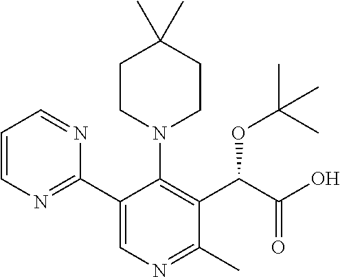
C1(C2=CN=C(C)C(C(C(O)=O)OC(C)(C)C)=C2N2CCC(C)(C)CC2)=NC=CC=N1
